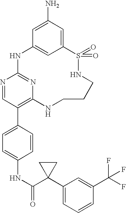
C12=CC(N)=CC(=C1)NC1=NC(=C(C3=CC=C(NC(C4(C5=CC=CC(C(F)(F)F)=C5)CC4)=O)C=C3)C=N1)NCCCNS2(=O)=O
